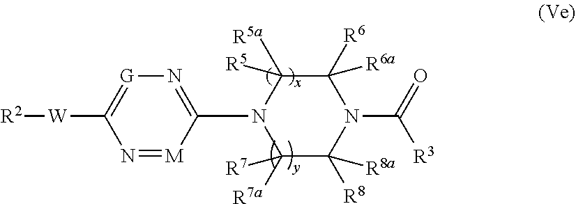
N1=[M]C(N2C([R7a])([R7])C([R8])([R8a])N(C(=O)[R3])C([R6])([R6a])C2([R5a])[R5])=N[G]=C1[W][R2]
